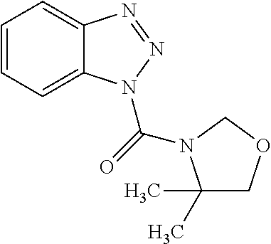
C1=CC=C2C(=C1)N=NN2C(=O)N1C(C)(C)COC1
